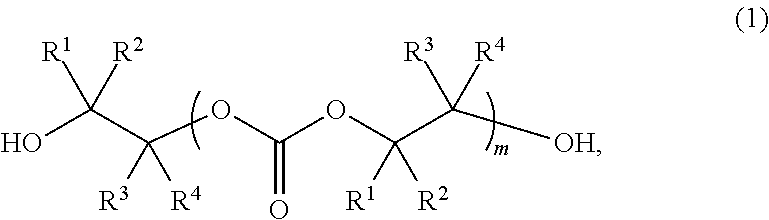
OC(C(OC(OC(C([OH])([R3])[R4])([R1])[R2])=O)([R3])[R4])([R1])[R2]
